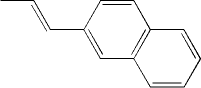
C1(C=CC)=CC2=C(C=C1)C=CC=C2
